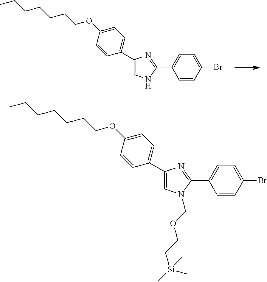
C1=C(C2=CNC(C3=CC=C(Br)C=C3)=N2)C=CC(OCCCCCCC)=C1.C1=C(C2=CN(COCC[Si](C)(C)C)C(C3=CC=C(Br)C=C3)=N2)C=CC(OCCCCCCC)=C1
